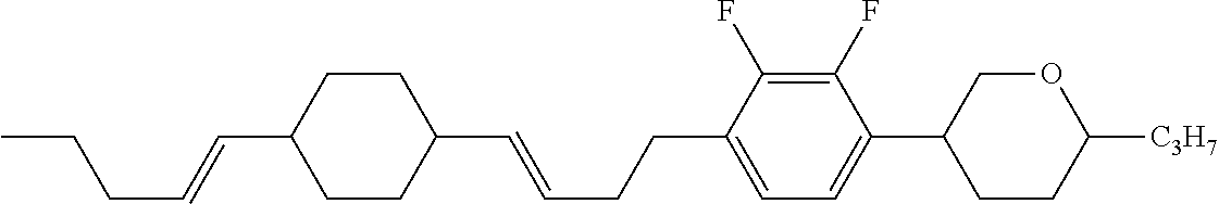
C1CC(C=CCCC)CCC1C=CCCC1=CC=C(C2CCC([C3H7])OC2)C(F)=C1F
